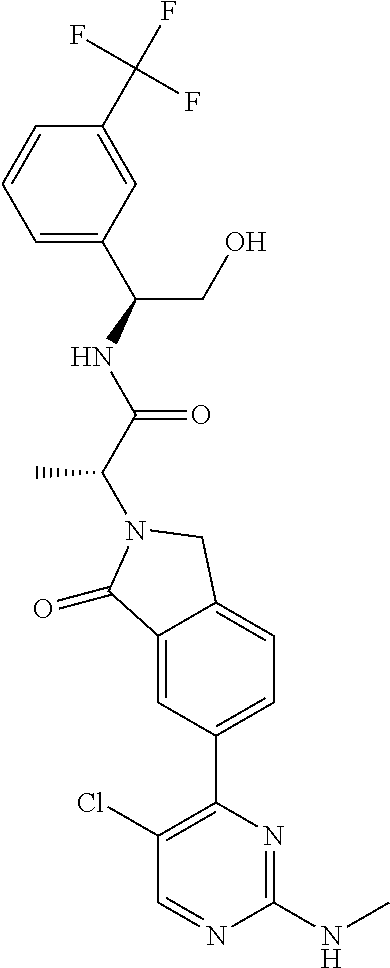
C1(=O)C2=CC(C3=C(Cl)C=NC(NC)=N3)=CC=C2CN1C(C(NC(C1=CC=CC(C(F)(F)F)=C1)CO)=O)C
